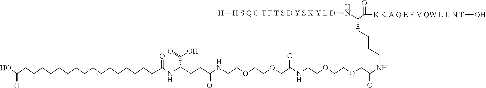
OC(CCCCCCCCCCCCCCCCC(=O)NC(CCC(NCCOCCOCC(NCCOCCOCC(NCCCCC(C([K K A Q E F V QW L L N T]O)=O)N[H S Q G T F T S D Y S K Y L D][H])=O)=O)=O)C(=O)O)=O
